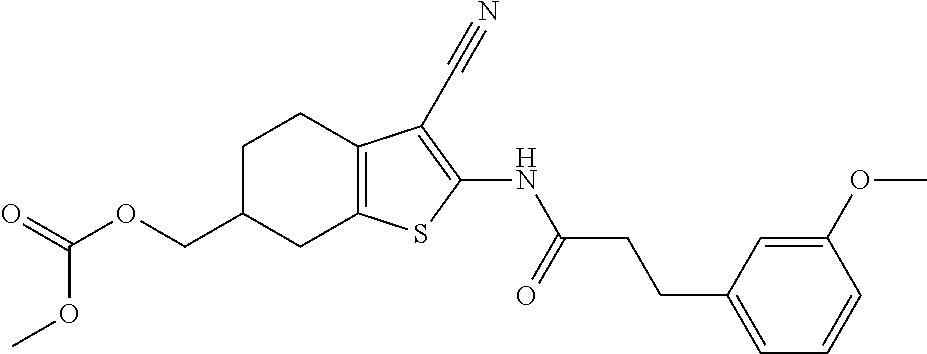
C(OCC1CC2=C(CC1)C(C#N)=C(NC(CCC1=CC=CC(OC)=C1)=O)S2)(=O)OC
